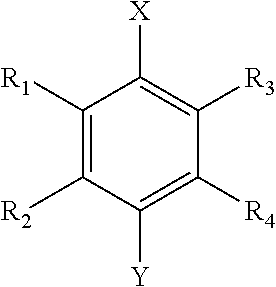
C1([R1])=C([R2])C([Y])=C([R4])C([R3])=C1[X]
